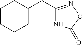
N1C(CC2CCCCC2)=NOC1=O
